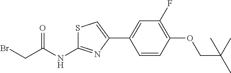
C1=CC(OCC(C)(C)C)=C(F)C=C1C1=CSC(NC(CBr)=O)=N1
